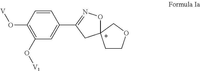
C1=CC(O[V])=C(O[V1])C=C1C1=NOC2(C1)CCOC2
